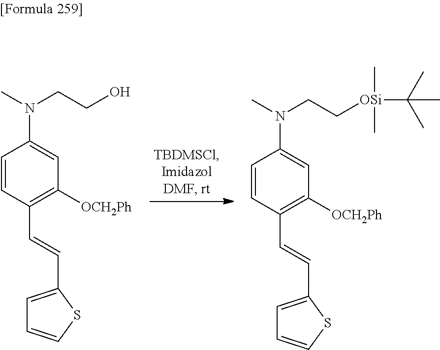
C1=CC(C=CC2=CC=CS2)=C([OCH2Ph])C=C1N(CCO)C.C1=CC(C=CC2=CC=CS2)=C([OCH2Ph])C=C1N(CC[OSi](C(C)(C)C)(C)C)C
